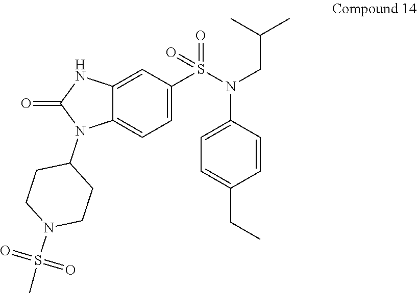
C12=CC(S(N(CC(C)C)C3=CC=C(CC)C=C3)(=O)=O)=CC=C1N(C1CCN(S(C)(=O)=O)CC1)C(=O)N2
